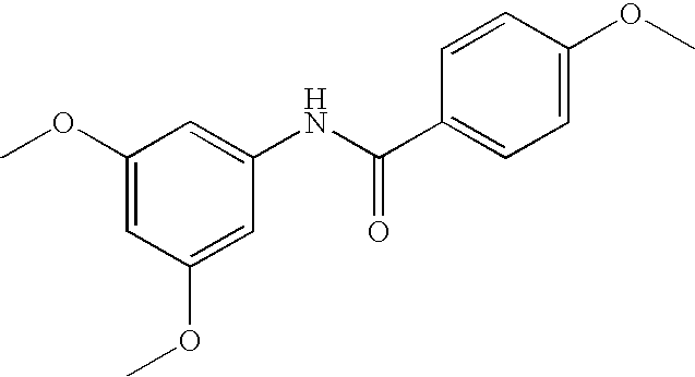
C1(OC)=CC(OC)=CC(NC(C2=CC=C(OC)C=C2)=O)=C1
